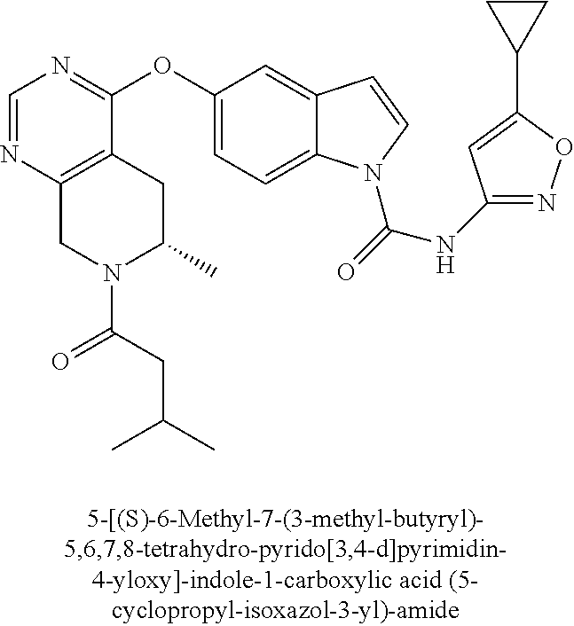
C1=NC2=C(C(OC3=CC=C4C(=C3)C=CN4C(=O)NC3=NOC(C4CC4)=C3)=N1)CC(C)N(C(CC(C)C)=O)C2
